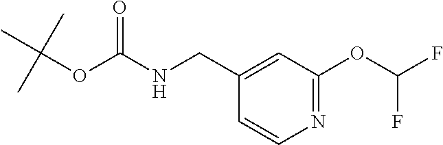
C(NC(=O)OC(C)(C)C)C1=CC(OC(F)F)=NC=C1
